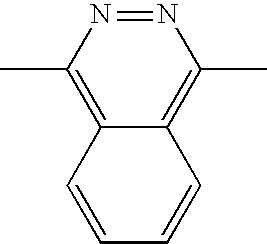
C1(C)=C2C(=C(C)N=N1)C=CC=C2
